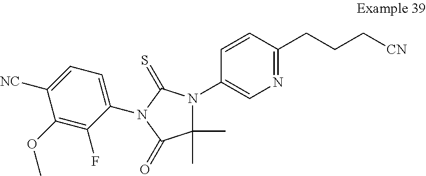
C1=CC(CCC[CN])=NC=C1N1C(C)(C)C(=O)N(C2=CC=C([NC])C(OC)=C2F)C1=S
